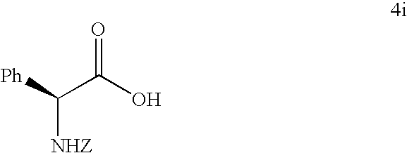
C([Ph])(C(O)=O)[NHZ]
